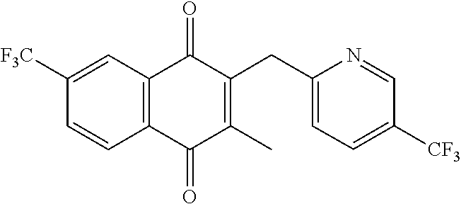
C1=CC2=C(C=C1[F3C])C(=O)C(CC1=CC=C([CF3])C=N1)=C(C)C2=O
